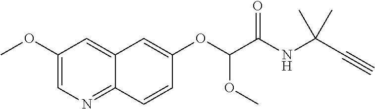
C1(OC)=CN=C2C(=C1)C=C(OC(C(NC(C#C)(C)C)=O)OC)C=C2
